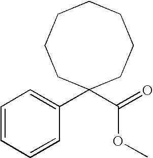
C1=CC=CC(C2(C(OC)=O)CCCCCCC2)=C1
